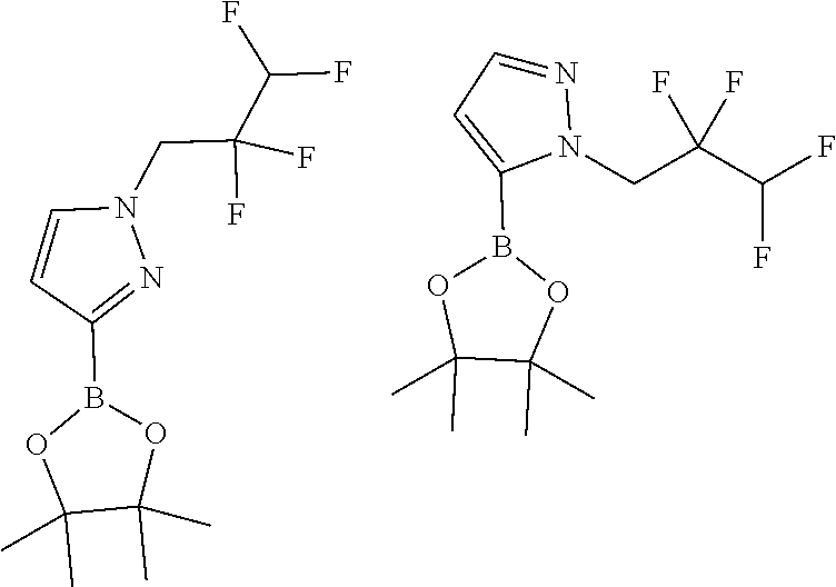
C1=CC(B2OC(C)(C)C(C)(C)O2)=NN1CC(C(F)F)(F)F.C1=NN(CC(C(F)F)(F)F)C(B2OC(C)(C)C(C)(C)O2)=C1
